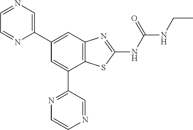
C1(C2=CC3=C(C(C4=NC=CN=C4)=C2)SC(NC(NCC)=O)=N3)=CN=CC=N1
